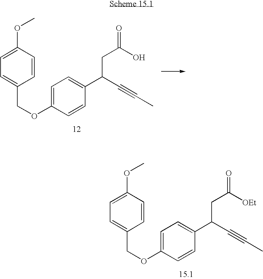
C1=C(OCC2=CC=C(OC)C=C2)C=CC(C(C#CC)CC(=O)O)=C1.C1=C(OCC2=CC=C(OC)C=C2)C=CC(C(C#CC)CC(=O)[OEt])=C1
